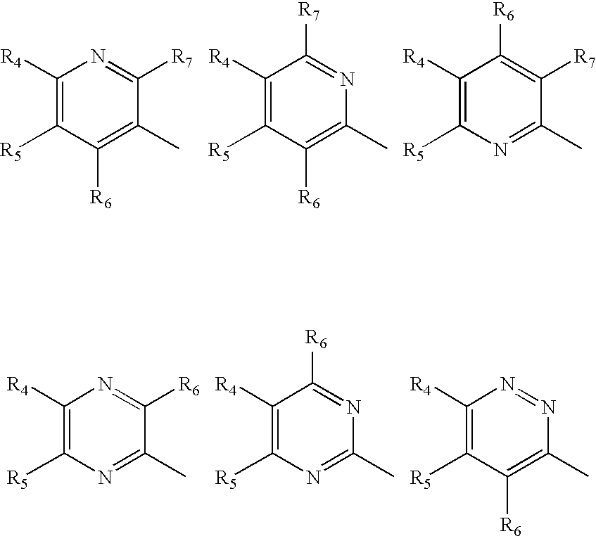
C1([R4])=C([R5])C([R6])=C(C)C([R7])=N1.C1([R4])=C([R5])C([R6])=C(C)N=C1[R7].C1([R4])=C([R5])N=C(C)C([R7])=C1[R6].C1([R4])=C([R5])N=C(C)C([R6])=N1.C1([R4])=C([R5])N=C(C)N=C1[R6].C1([R4])=C([R5])C([R6])=C(C)N=N1
